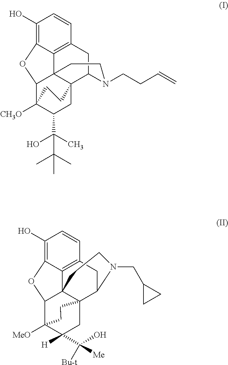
C1(O)=C2C3=C(C=C1)CC1C45C3(C(C([MeO])(C([H])(C(O)([Me])[Bu-t])C4)CC5)O2)CCN1CC1CC1.C1(O)=C2C3=C(C=C1)CC1C45C3(C(C([CH3O])(C(C(C(C)(C)C)(C)O)C4)CC5)O2)CCN1CCC=C
